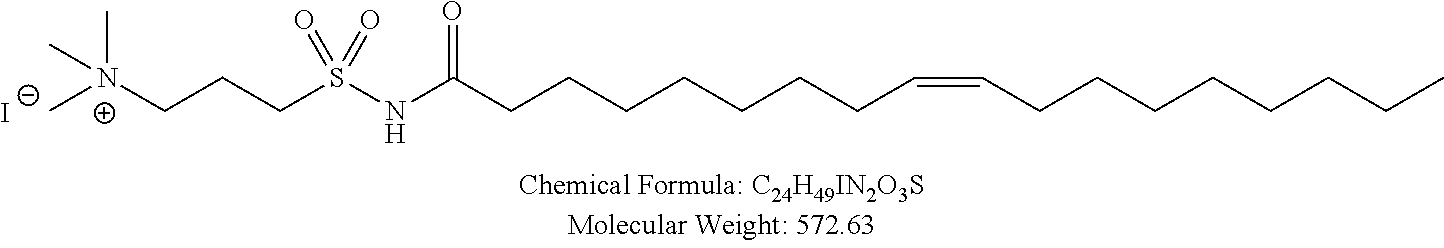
C[N+](CCCS(NC(CCCCCCCC=CCCCCCCCC)=O)(=O)=O)(C)C.[I-]
